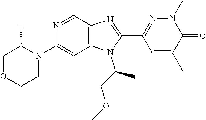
N1=CC2=C(C=C1N1CCOCC1C)N(C(COC)C)C(C1=NN(C)C(=O)C(C)=C1)=N2
